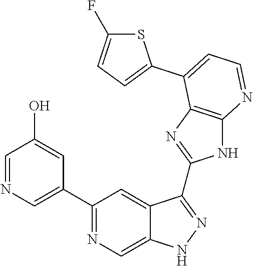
C1(C2=NC=C3C(=C2)C(C2=NC4=C(N2)N=CC=C4C2=CC=C(F)S2)=NN3)=CN=CC(O)=C1
